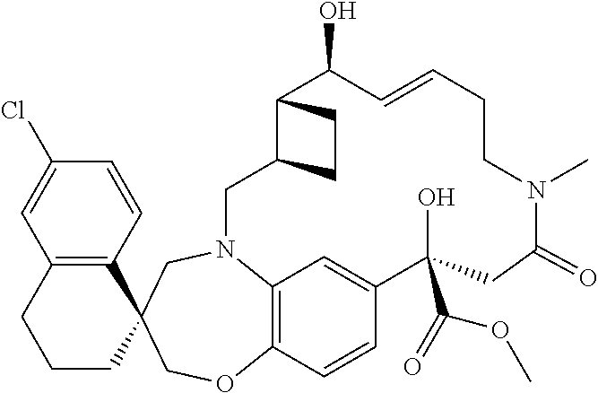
C1N2C3=C(C=CC(=C3)C(O)(C(=O)OC)CC(=O)N(C)CCC=CC(O)C3C1CC3)OCC1(C3=C(C=C(Cl)C=C3)CCC1)C2
